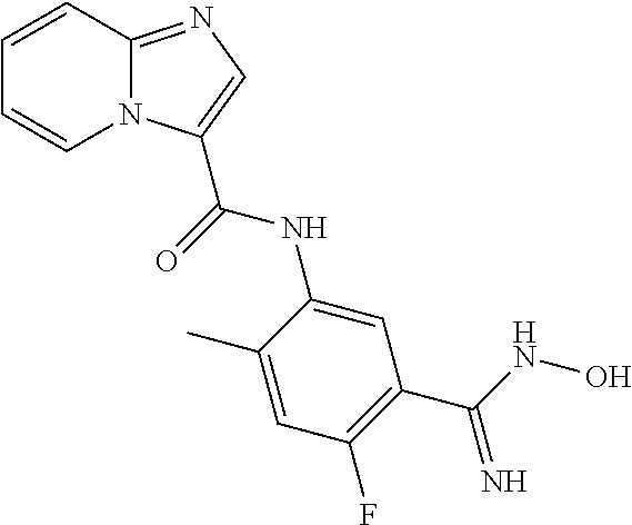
C12=NC=C(C(=O)NC3=CC(C(NO)=N)=C(F)C=C3C)N1C=CC=C2
